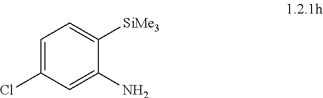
C1=C(Cl)C=C(N)C([SiMe3])=C1
